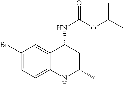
C1C(C)NC2=CC=C(Br)C=C2C1NC(OC(C)C)=O
